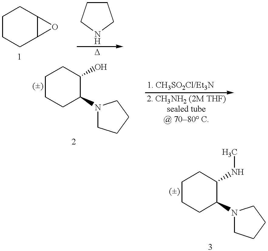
C1CCC2C(C1)O2.C1CNCC1.C1CCC(N2CCCC2)C(O)C1.C1CCC(N2CCCC2)C(NC)C1
